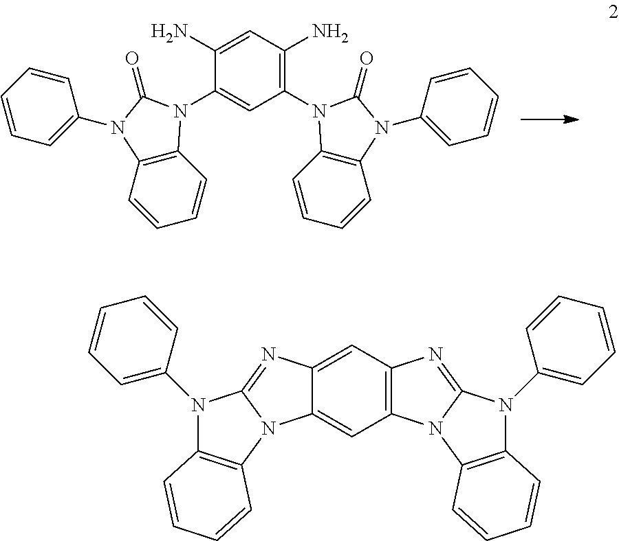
C12=C(C=CC=C1)N(C1=CC(N3C4=C(C=CC=C4)N(C4=CC=CC=C4)C3=O)=C(N)C=C1N)C(=O)N2C1=CC=CC=C1.C12=C(C=C3C(=C1)N1C(=N3)N(C3=CC=CC=C3)C3=C1C=CC=C3)N=C1N2C2=C(C=CC=C2)N1C1=CC=CC=C1
